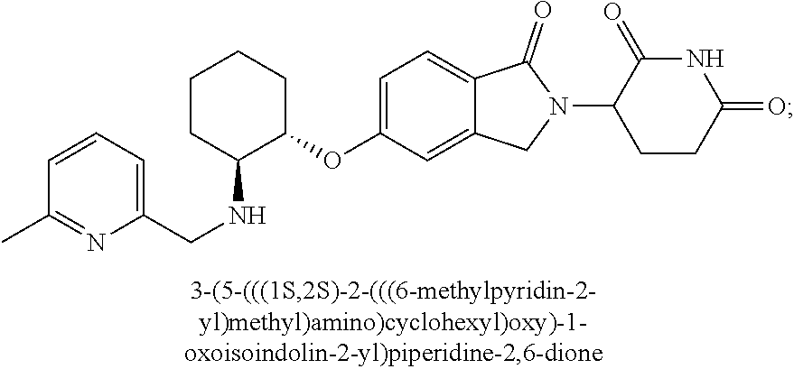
C1=C(OC2CCCCC2NCC2=CC=CC(C)=N2)C=C2C(=C1)C(=O)N(C1CCC(=O)NC1=O)C2
